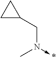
C1C(CN(->*)C)C1
